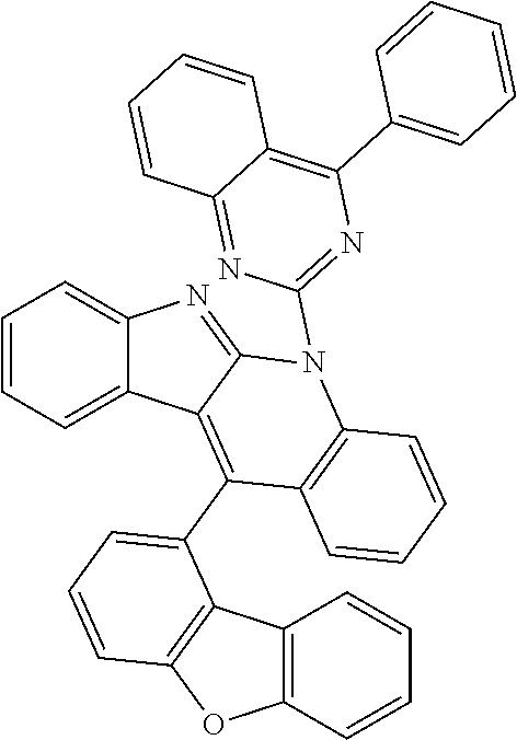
C1=CC=C2C(=C1)N=C1C2=C(C2=CC=CC3=C2C2=C(O3)C=CC=C2)C2=C(N1C1=NC(C3=CC=CC=C3)=C3C(=N1)C=CC=C3)C=CC=C2
